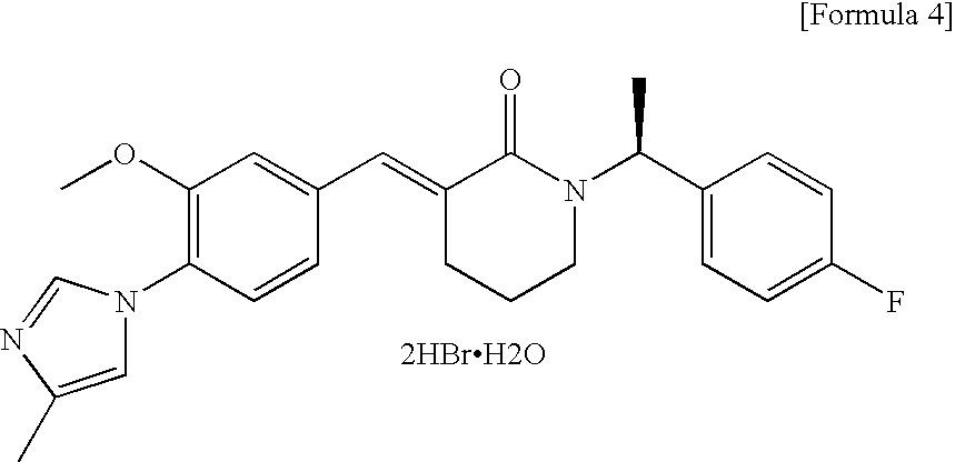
COC1=C(N2C=C(C)N=C2)C=CC(C=C2CCCN(C(C3=CC=C(F)C=C3)C)C2=O)=C1.[2HBrH2O]
